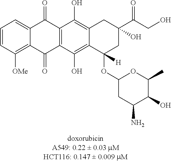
C1=CC([OMe])=C2C(=C1)C(=O)C1=C(C2=O)C(O)=C2C(=C1O)CC(C(CO)=O)(O)CC2(OC1CC(N)C(O)C(C)O1)[H]
